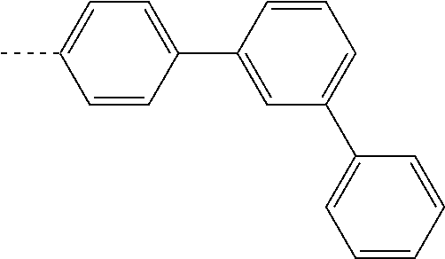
C1=C(C2=CC(C3=CC=CC=C3)=CC=C2)C=CC(C)=C1
